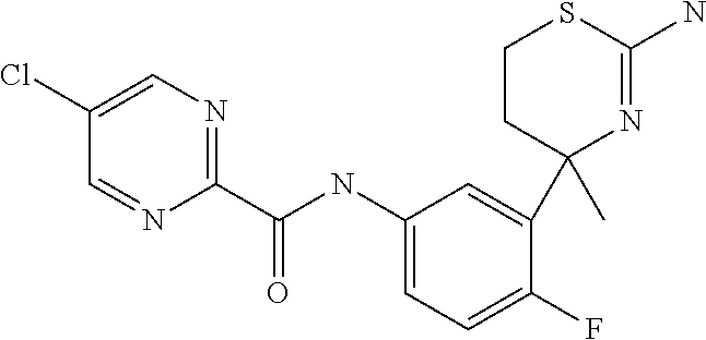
C1(C(NC2=CC=C(F)C(C3(C)N=C(N)SCC3)=C2)=O)=NC=C(Cl)C=N1
